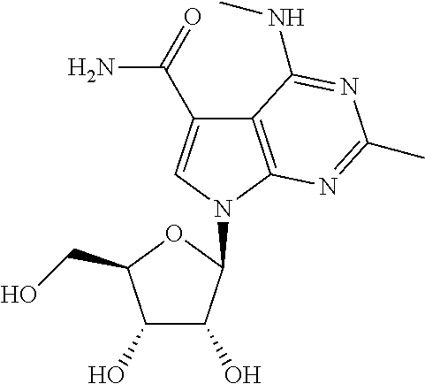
C12=C(N(C3C(O)C(O)C(CO)O3)C=C1C(N)=O)N=C(C)N=C2NC
